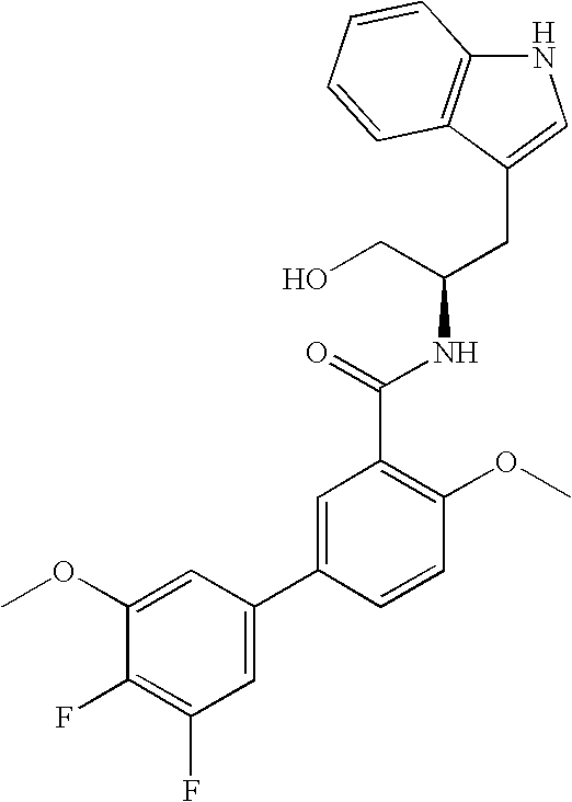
C(C(CO)NC(C1=C(OC)C=CC(C2=CC(F)=C(F)C(OC)=C2)=C1)=O)C1=CNC2=C1C=CC=C2
